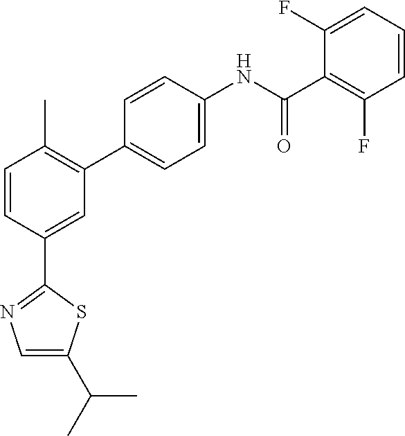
C1=CC(C2=NC=C(C(C)C)S2)=CC(C2=CC=C(NC(C3=C(F)C=CC=C3F)=O)C=C2)=C1C
